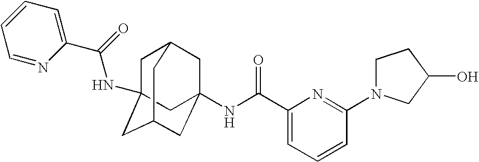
C1C2(NC(C3=CC=CC=N3)=O)CC3CC(NC(C4=CC=CC(N5CCC(O)C5)=N4)=O)(CC1C3)C2
